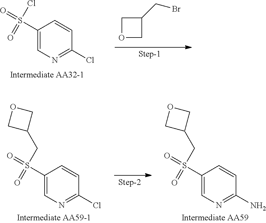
C1OCC1CBr.C1=CC(S(=O)(Cl)=O)=CN=C1Cl.C1(S(=O)(CC2COC2)=O)=CN=C(Cl)C=C1.C1(S(=O)(CC2COC2)=O)=CN=C(N)C=C1
